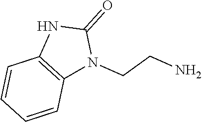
C1=CC2=C(C=C1)N(CCN)C(=O)N2
